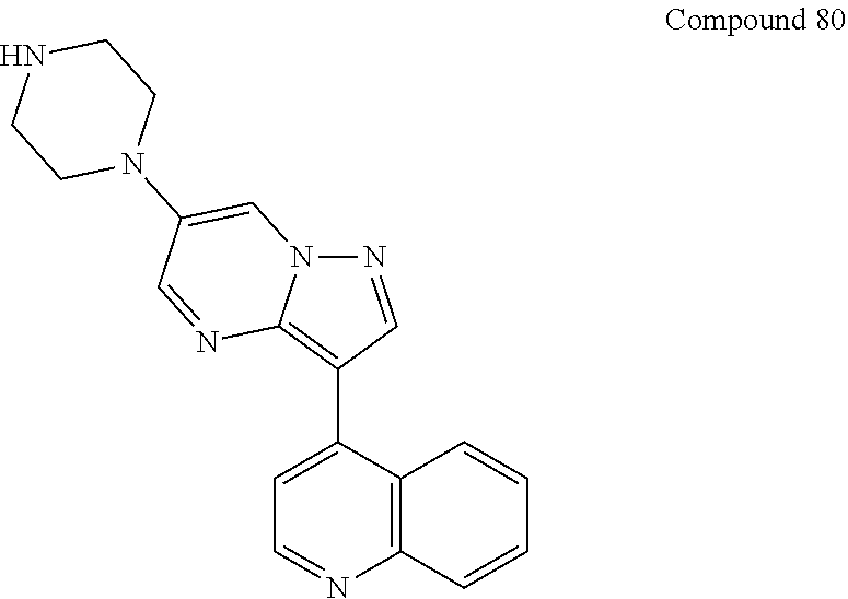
N12N=CC(C3=CC=NC4=C3C=CC=C4)=C1N=CC(N1CCNCC1)=C2
